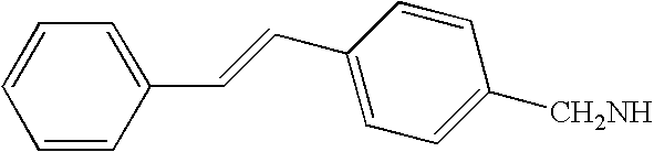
C1=CC(C=CC2=CC=C([CH2NH])C=C2)=CC=C1
